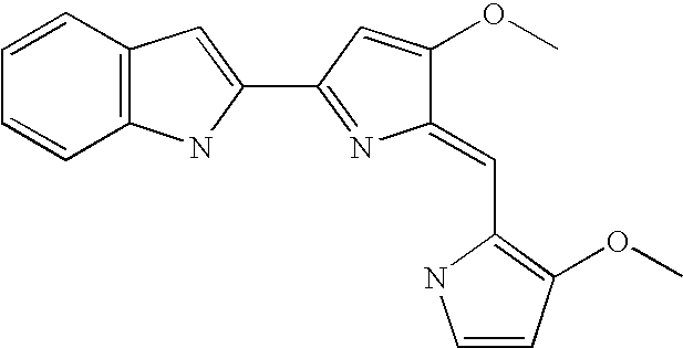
C1=CC2=C(C=C1)NC(C1=NC(=CC3=C(OC)C=CN3)C(OC)=C1)=C2
